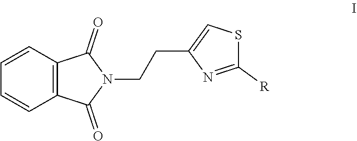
C12=C(C=CC=C1)C(=O)N(CCC1=CSC([R])=N1)C2=O
